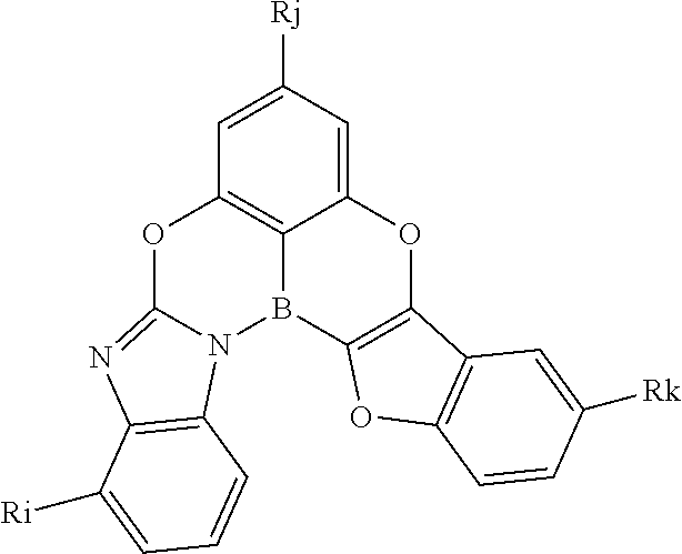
C12=CC([Rj])=CC3=C1B(C1=C(O2)C2=C(O1)C=CC([Rk])=C2)N1C(=NC2=C1C=CC=C2[Ri])O3
